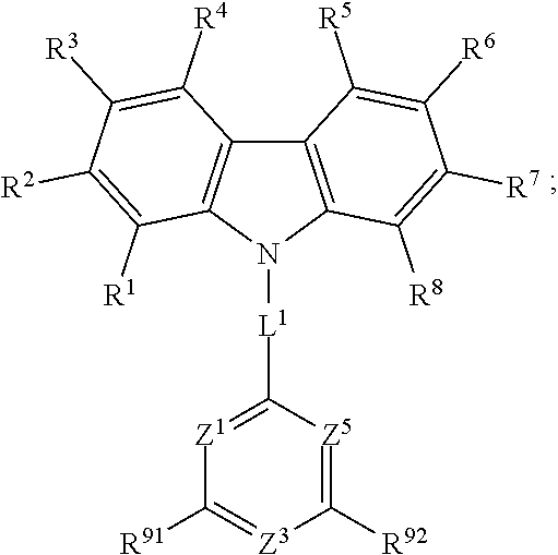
[L1](N1C2=C(C3=C1C([R1])=C([R2])C([R3])=C3[R4])C([R5])=C([R6])C([R7])=C2[R8])C1=[Z1]C([R91])=[Z3]C([R92])=[Z5]1
